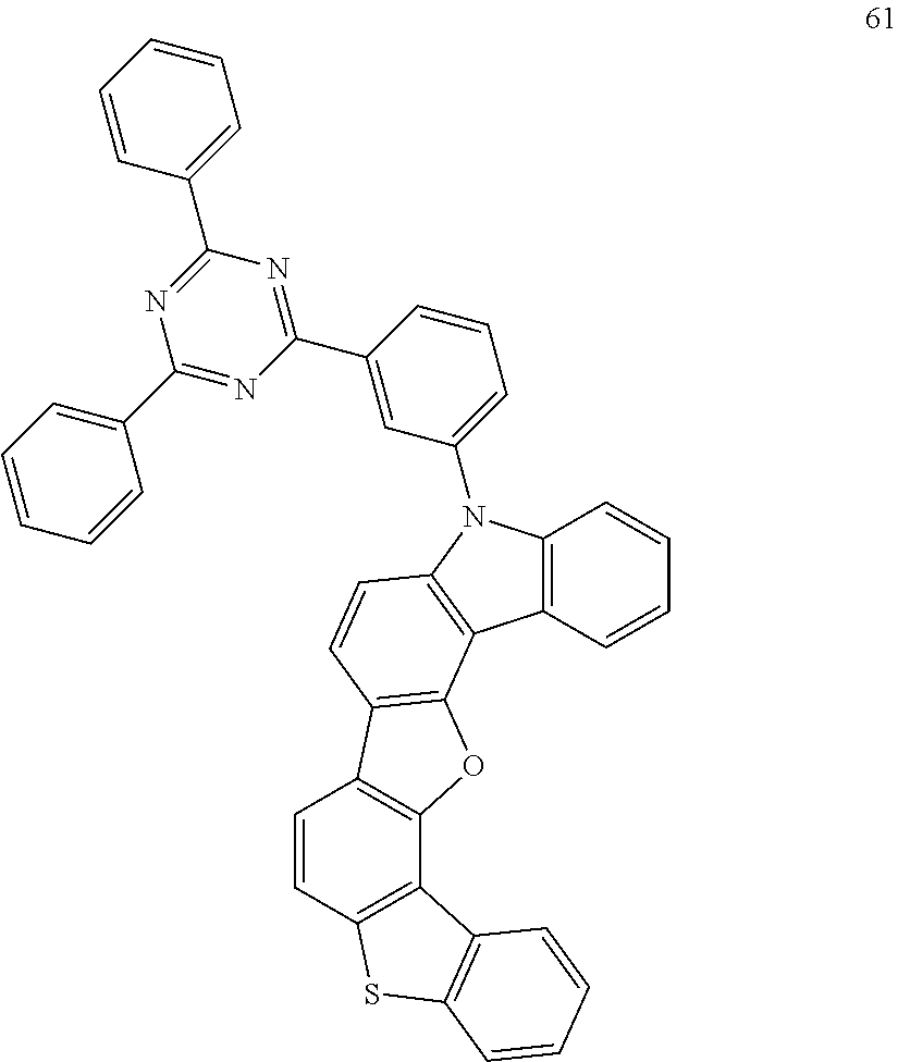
C12=C(C=CC=C1)N(C1=CC=CC(C3=NC(C4=CC=CC=C4)=NC(C4=CC=CC=C4)=N3)=C1)C1=C2C2=C(C=C1)C1=C(O2)C2=C(C=C1)SC1=C2C=CC=C1
